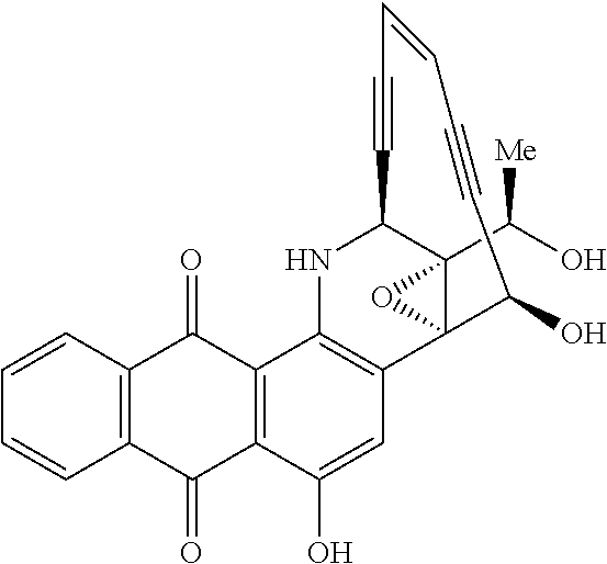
C12=C(C=CC=C1)C(=O)C1=C(C2=O)C(O)=CC2=C1NC1C3(C(O)[Me])C2(O3)C(O)C#CC=CC#C1
